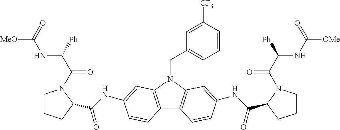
C1CCC(C(NC2=CC3=C(C4=C(N3CC3=CC=CC([CF3])=C3)C=C(NC(C3CCCN3C(C(NC([OMe])=O)[Ph])=O)=O)C=C4)C=C2)=O)N1C(C(NC([MeO])=O)[Ph])=O
